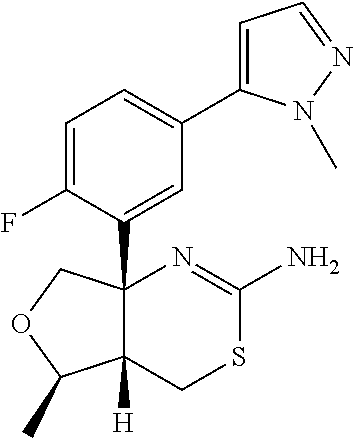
C1=C(F)C(C23C([H])(CSC(N)=N2)C(C)OC3)=CC(C2=CC=NN2C)=C1
